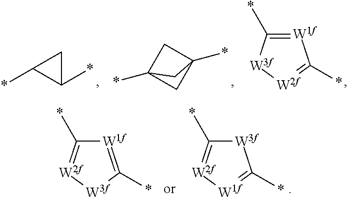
C1(*)CC1*.C1C2(*)CC1(*)C2.[W1f]1=C(*)[W3f][W2f]=C1*.[W1f]1=C(*)[W3f][W2f]=C1*.[W3f]1C(*)=[W2f][W1f]=C1*
